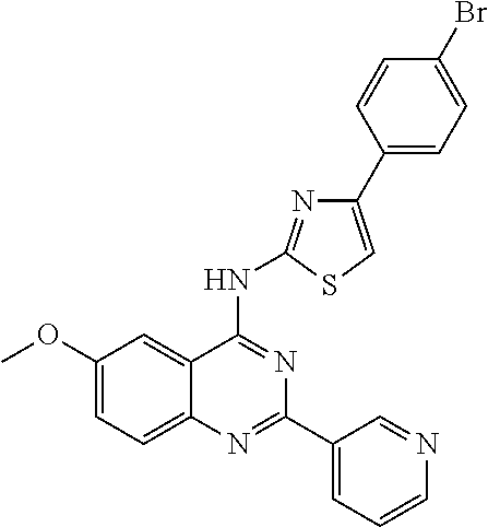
C1(OC)=CC=C2C(=C1)C(NC1=NC(C3=CC=C(Br)C=C3)=CS1)=NC(C1=CC=CN=C1)=N2
